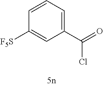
C1(C(=O)Cl)=CC=CC([F5S])=C1
